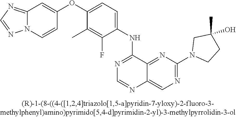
C1(OC2=CC=C(NC3=NC=NC4=CN=C(N5CCC(C)(O)C5)N=C34)C(F)=C2C)=CC2=NC=NN2C=C1
